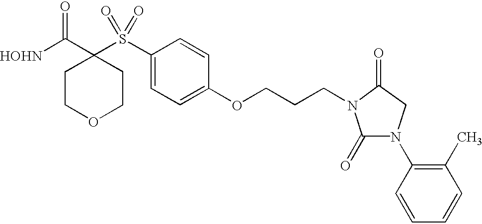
[HOHN]C(C1(S(C2=CC=C(OCCCN3C(=O)N(C4=C(C)C=CC=C4)CC3=O)C=C2)(=O)=O)CCOCC1)=O
